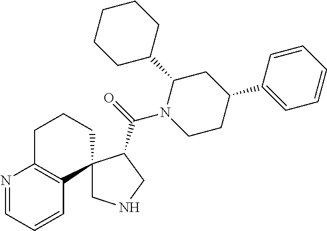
C1CCC(C2CC(C3=CC=CC=C3)CCN2C(=O)C2CNCC23C2=C(N=CC=C2)CCC3)CC1
